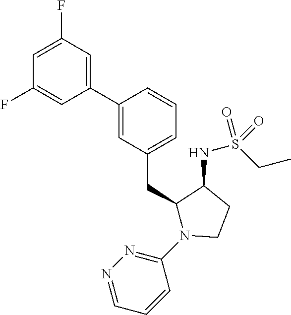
C1(C2=CC(CC3N(C4=NN=CC=C4)CCC3NS(CC)(=O)=O)=CC=C2)=CC(F)=CC(F)=C1
